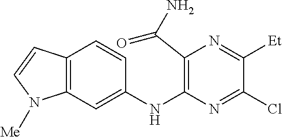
C1(NC2=C(C(N)=O)N=C([Et])C(Cl)=N2)=CC2=C(C=C1)C=CN2[Me]
